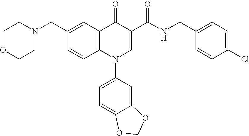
C1OCCN(CC2=CC3=C(C=C2)N(C2=CC=C4C(=C2)OCO4)C=C(C(NCC2=CC=C(Cl)C=C2)=O)C3=O)C1
